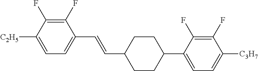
C1(F)=C(F)C([C2H5])=CC=C1C=CC1CCC(C2=CC=C([C3H7])C(F)=C2F)CC1
